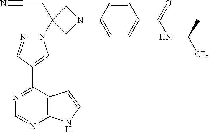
C1=CC(N2CC(N3N=CC(C4=NC=NC5=C4C=CN5)=C3)(CC#N)C2)=CC=C1C(=O)NC([CF3])C
